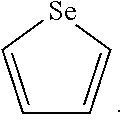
C1=C[Se]C=C1
